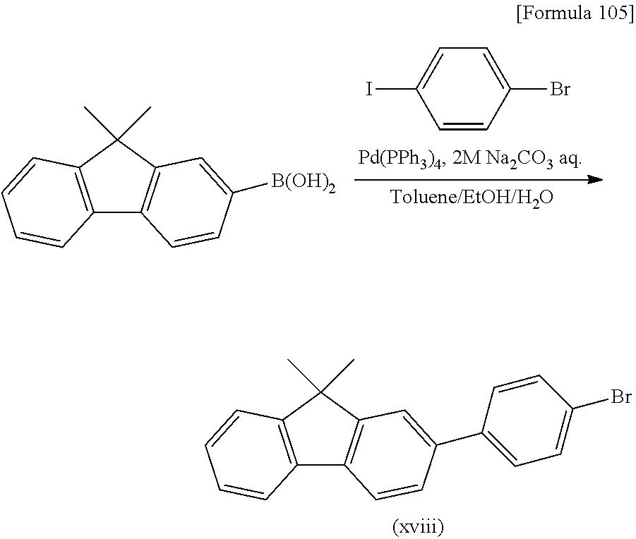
C12=C(C(C)(C)C3=C1C=CC(C1=CC=C(Br)C=C1)=C3)C=CC=C2.C12=C(C(C)(C)C3=C1C=CC([B(OH)2])=C3)C=CC=C2.C1=C(Br)C=CC(I)=C1
